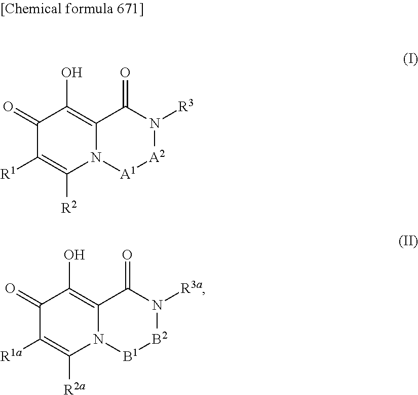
C1(=O)C([R1])=C([R2])N2C(=C1O)C(=O)N([R3])[A2][A1]2.C1(=O)C([R1a])=C([R2a])N2C(=C1O)C(=O)N([R3a])[B2][B1]2
